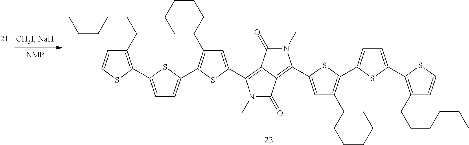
C1(CCCCCC)=C(C2=CC=C(C3=C(CCCCCC)C=C(C4=C5C(=C(C6=CC(CCCCCC)=C(C7=CC=C(C8=C(CCCCCC)C=CS8)S7)S6)N(C)C5=O)C(=O)N4C)S3)S2)SC=C1
